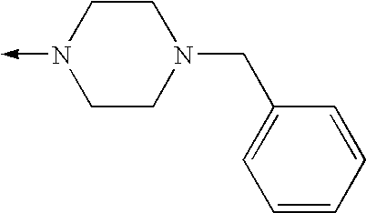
N1(->C)CCN(CC2=CC=CC=C2)CC1
